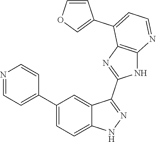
C1(C2=CC=C3C(=C2)C(C2=NC4=C(N2)N=CC=C4C2=COC=C2)=NN3)=CC=NC=C1
